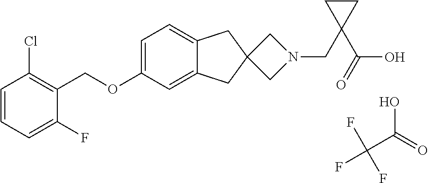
C1=CC=C(F)C(COC2=CC=C3C(=C2)CC2(C3)CN(CC3(C(O)=O)CC3)C2)=C1Cl.OC(C(F)(F)F)=O
